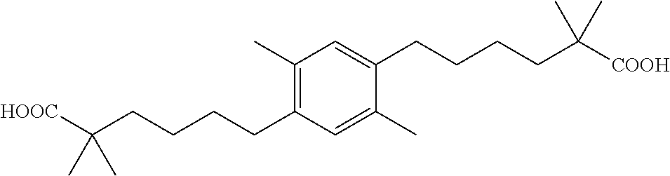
C1(C)=C(CCCCC([HOOC])(C)C)C=C(C)C(CCCCC([COOH])(C)C)=C1
